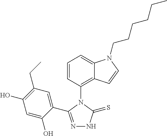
C1=CC(N2C(C3=CC(CC)=C(O)C=C3O)=NNC2=S)=C2C(=C1)N(CCCCCC)C=C2
